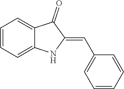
C1=CC=C2C(=C1)C(=O)C(=CC1=CC=CC=C1)N2
